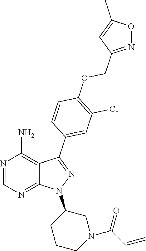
N1=CN=C2C(=C1N)C(C1=CC(Cl)=C(OCC3=NOC(C)=C3)C=C1)=NN2C1CCCN(C(C=C)=O)C1
